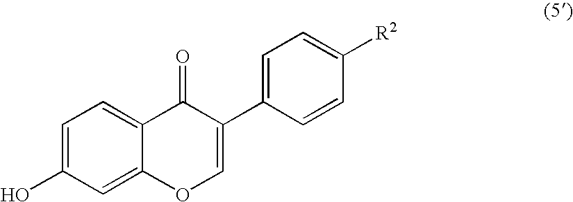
C1=C(O)C=C2C(=C1)C(=O)C(C1=CC=C([R2])C=C1)=CO2
